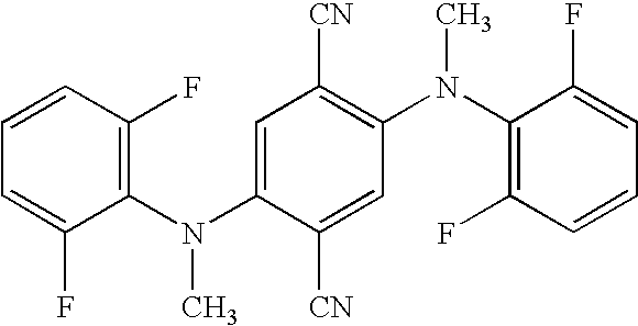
C1=C(F)C(N(C2=CC([CN])=C(N(C3=C(F)C=CC=C3F)C)C=C2[CN])C)=C(F)C=C1
